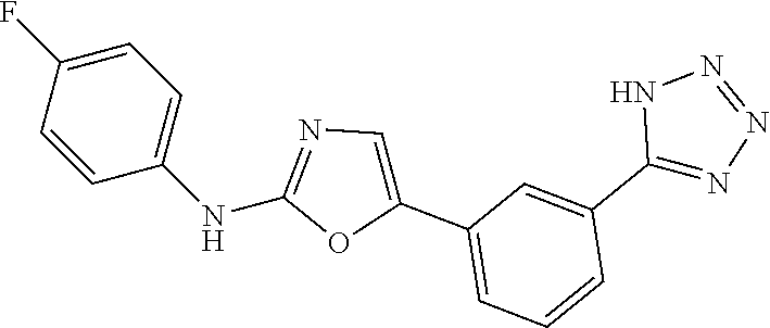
C1=C(F)C=CC(NC2=NC=C(C3=CC=CC(C4=NN=NN4)=C3)O2)=C1
